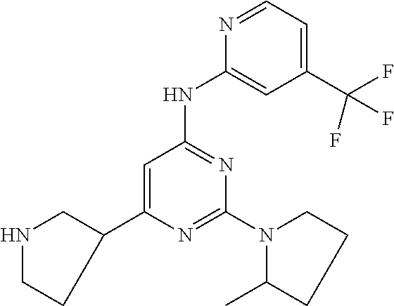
N1=CC=C(C(F)(F)F)C=C1NC1=NC(N2C(C)CCC2)=NC(C2CNCC2)=C1
